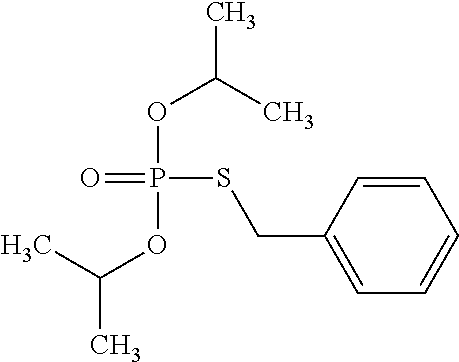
C1=CC(CSP(=O)(OC(C)C)OC(C)C)=CC=C1
